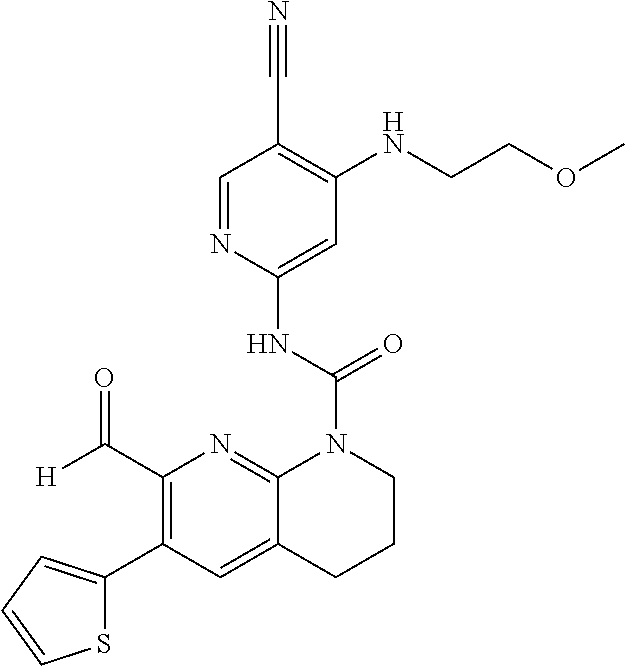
C1(C([H])=O)=C(C2=CC=CS2)C=C2C(=N1)N(C(NC1=CC(NCCOC)=C(C#N)C=N1)=O)CCC2
